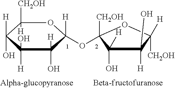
O1C([CH2OH])([H])C([H])(O)C(O)([H])C([H])(O)C1(OC1([CH2OH])C(O)([H])C(O)([H])C([H])([CH2OH])O1)[H]
